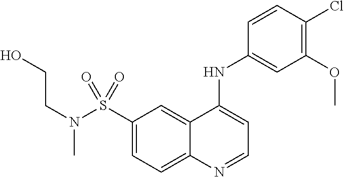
N(S(C1=CC=C2C(=C1)C(NC1=CC(OC)=C(Cl)C=C1)=CC=N2)(=O)=O)(CCO)C
